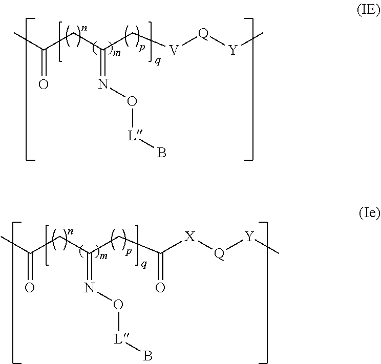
CC(CC(C[V][Q][Y]C)=NO[L]B)=O.CC(CC(CC([X][Q][Y]C)=O)=NO[L]B)=O
